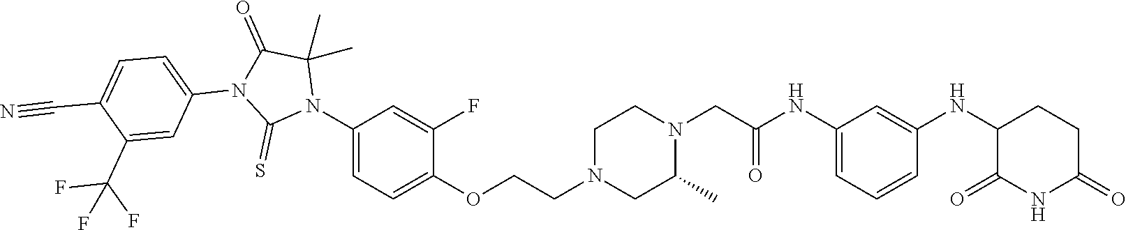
C1=C(NC(CN2CCN(CCOC3=CC=C(N4C(C)(C)C(=O)N(C5=CC=C(C#N)C(C(F)(F)F)=C5)C4=S)C=C3F)CC2C)=O)C=C(NC2C(=O)NC(=O)CC2)C=C1
